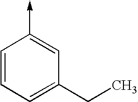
C1=CC=C(CC)C=C1->C
